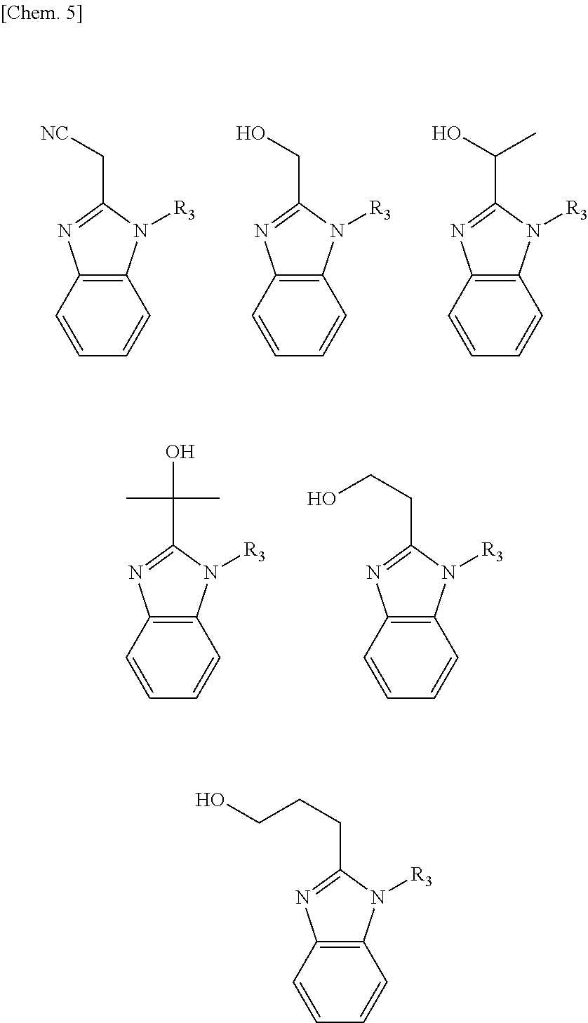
C12=C(C=CC=C1)N=C(C[NC])N2[R3].C12=C(C=CC=C1)N=C(CO)N2[R3].C12=C(C=CC=C1)N=C(C(O)C)N2[R3].C12=C(C=CC=C1)N=C(C(C)(C)O)N2[R3].C12=C(C=CC=C1)N=C(CCO)N2[R3].C12=C(C=CC=C1)N=C(CCCO)N2[R3]
